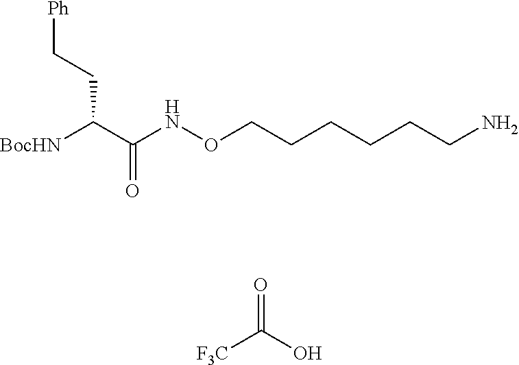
[F3C]C(O)=O.C(C(C(NOCCCCCCN)=O)[BocHN])C[Ph]
